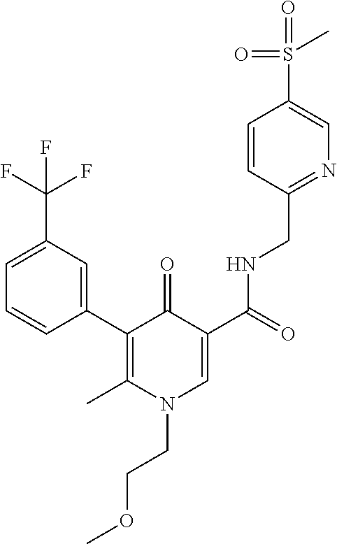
C1=C(C(F)(F)F)C=C(C2=C(C)N(CCOC)C=C(C(=O)NCC3=NC=C(S(=O)(=O)C)C=C3)C2=O)C=C1
